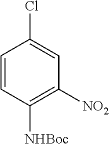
C1=CC([NHBoc])=C([NO2])C=C1Cl
